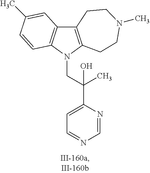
C12=C(N(CC(C3=CC=NC=N3)(O)C)C3=C1C=C(C)C=C3)CCN(C)CC2
